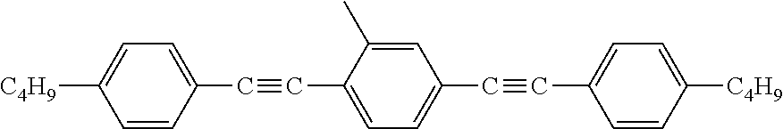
C1([C4H9])=CC=C(C#CC2=CC=C(C#CC3=CC=C([C4H9])C=C3)C=C2C)C=C1
